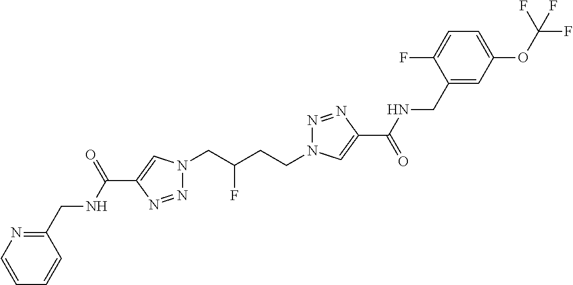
C1(C(NCC2=NC=CC=C2)=O)=CN(CC(CCN2N=NC(C(=O)NCC3=CC(OC(F)(F)F)=CC=C3F)=C2)F)N=N1
